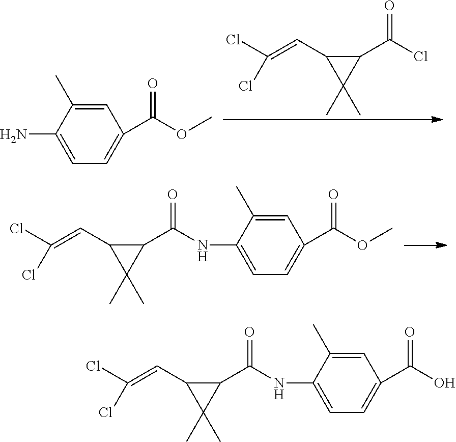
C1(C(Cl)=O)C(C=C(Cl)Cl)C1(C)C.C1=C(C)C(N)=CC=C1C(OC)=O.C1=C(C)C(NC(C2C(C=C(Cl)Cl)C2(C)C)=O)=CC=C1C(OC)=O.C1=C(C)C(NC(C2C(C=C(Cl)Cl)C2(C)C)=O)=CC=C1C(O)=O
